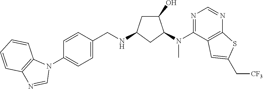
N1(C2=CC=C(CNC3CC(O)C(N(C4=NC=NC5=C4C=C(C[CF3])S5)C)C3)C=C2)C2=C(N=C1)C=CC=C2
